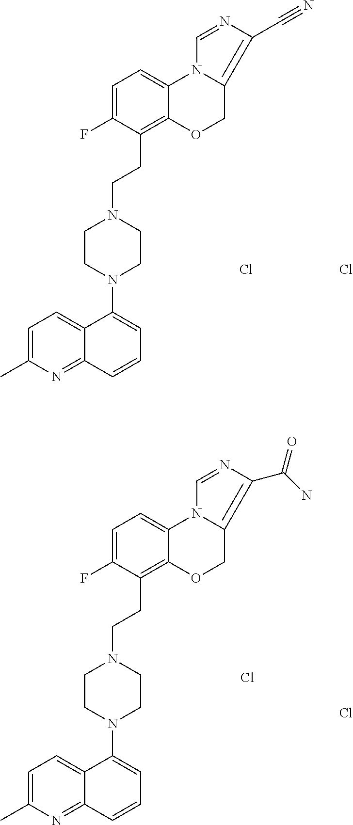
C1=C(C)N=C2C(=C1)C(N1CCN(CCC3=C4C(=CC=C3F)N3C(=C(C#N)N=C3)CO4)CC1)=CC=C2.Cl.Cl.C1=C(C)N=C2C(=C1)C(N1CCN(CCC3=C4C(=CC=C3F)N3C(=C(C(N)=O)N=C3)CO4)CC1)=CC=C2.Cl.Cl
